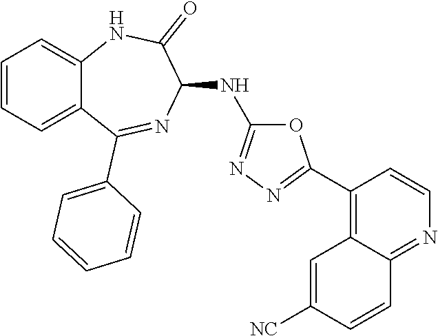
C1=CC=C2C(=C1)NC(=O)C(NC1=NN=C(C3=C4C(=NC=C3)C=CC([NC])=C4)O1)N=C2C1=CC=CC=C1
